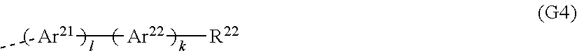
[Ar22]([Ar21]C)[R22]
